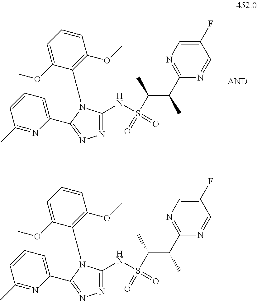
C1(C)=NC(C2=NN=C(NS(=O)(=O)C(C(C3=NC=C(F)C=N3)C)C)N2C2=C(OC)C=CC=C2OC)=CC=C1.C1(C)=NC(C2=NN=C(NS(=O)(=O)C(C(C3=NC=C(F)C=N3)C)C)N2C2=C(OC)C=CC=C2OC)=CC=C1
